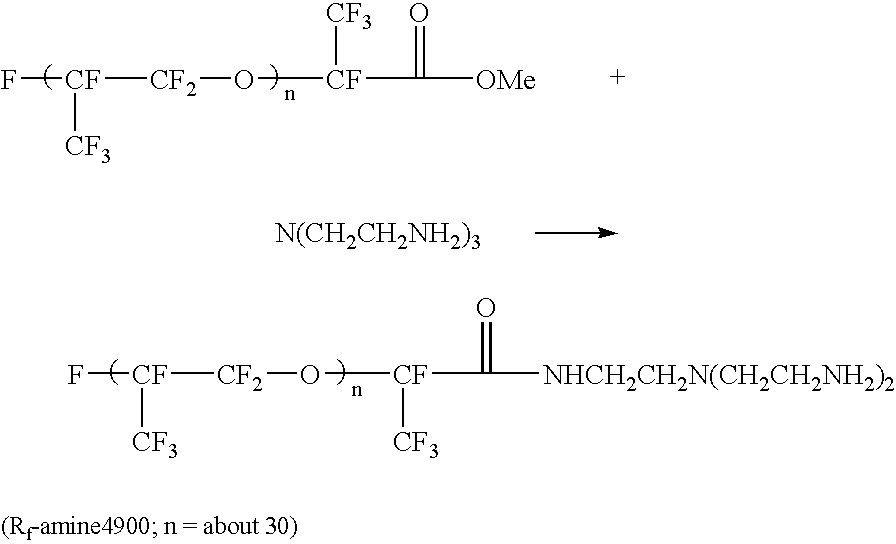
F[CF]([CF2]O[CF](C(=O)[OMe])[CF3])[CF3].[N(CH2CH2NH2)3].F[CF]([CF2]O[CF](C(=O)[NHCH2CH2N(CH2CH2NH2)2])[CF3])[CF3]
